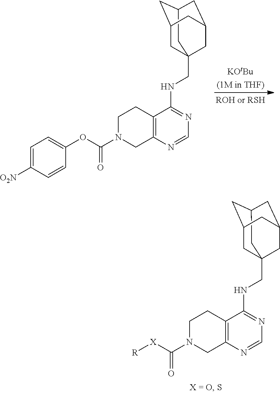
C12CC3(CNC4=NC=NC5=C4CCN(C(OC4=CC=C([O2N])C=C4)=O)C5)CC(C1)CC(C3)C2.C12CC3(CNC4=NC=NC5=C4CCN(C([X][R])=O)C5)CC(C1)CC(C3)C2
